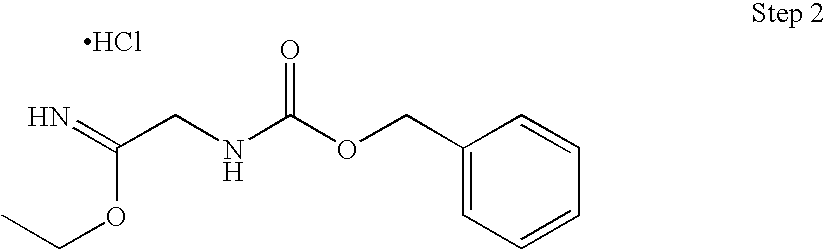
C(CNC(OCC1=CC=CC=C1)=O)(=N)OCC.Cl
